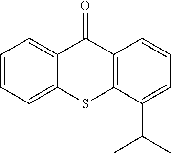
C1=CC=C2C(=C1)C(=O)C1=C(C(C(C)C)=CC=C1)S2
